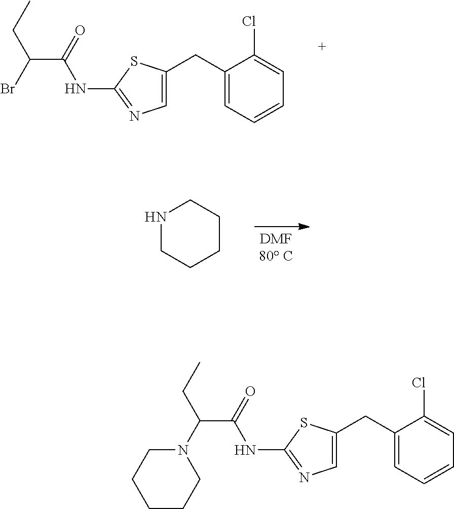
C(C)C(Br)C(=O)NC1=NC=C(CC2=CC=CC=C2Cl)S1.N1CCCCC1.C(C)C(N1CCCCC1)C(=O)NC1=NC=C(CC2=CC=CC=C2Cl)S1
